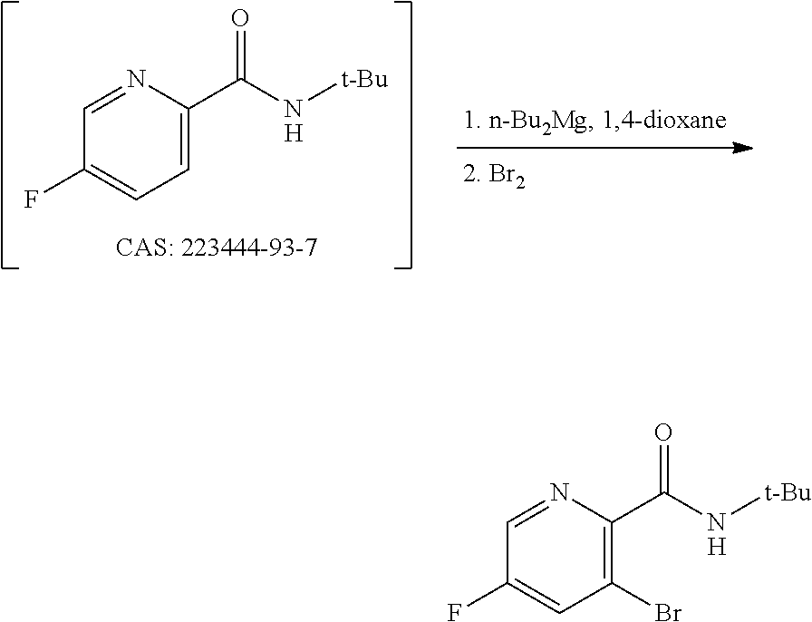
C1(F)=CC(Br)=C(C(=O)N[t-Bu])N=C1.[H].C1(F)=CC=C(C(=O)N[t-Bu])N=C1.[H]
